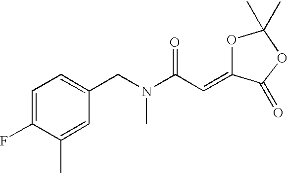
C1=C(F)C(C)=CC(CN(C(C=C2C(=O)OC(C)(C)O2)=O)C)=C1
